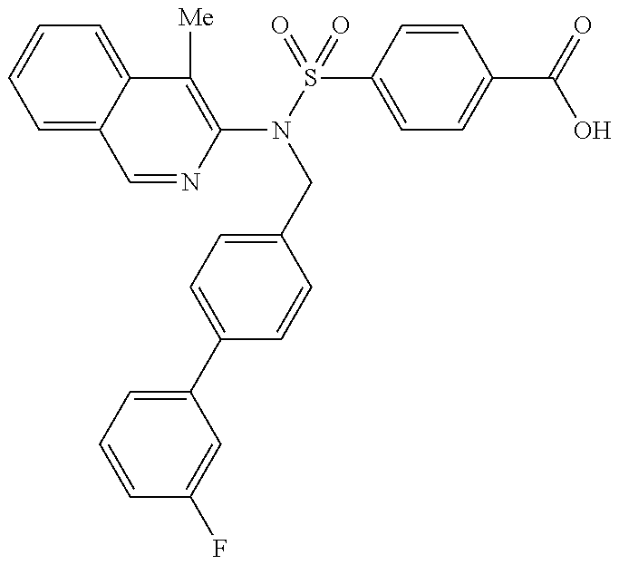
C1=NC(N(S(=O)(=O)C2=CC=C(C(=O)O)C=C2)CC2=CC=C(C3=CC=CC(F)=C3)C=C2)=C([Me])C2=CC=CC=C12
